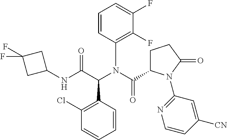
C1(Cl)=C(C(C(NC2CC(F)(F)C2)=O)N(C(C2CCC(=O)N2C2=NC=CC([CN])=C2)=O)C2=C(F)C(F)=CC=C2)C=CC=C1
